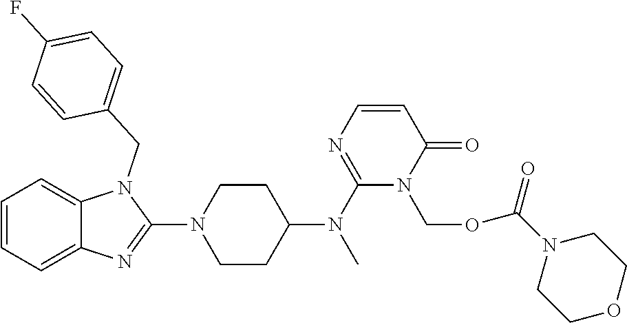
C1=CC=C2C(=C1)N(CC1=CC=C(F)C=C1)C(N1CCC(N(C)C3=NC=CC(=O)N3COC(N3CCOCC3)=O)CC1)=N2
